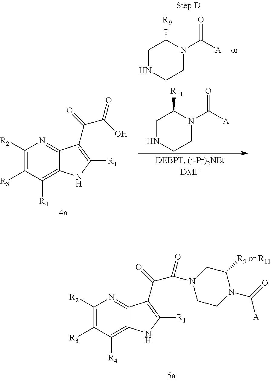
C1NCCN(C([A])=O)C1[R9].C1NCCN(C([A])=O)C1[R11].C1([R2])=C([R3])C([R4])=C2C(=N1)C(C(=O)C(O)=O)=C([R1])N2.C1([R2])=C([R3])C([R4])=C2C(=N1)C(C(=O)C(=O)N1CC([R9 or R11])N(C(=O)[A])CC1)=C([R1])N2
